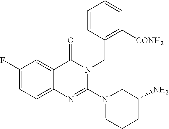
C12=CC=C(F)C=C1C(=O)N(CC1=C([CONH2])C=CC=C1)C(N1CCCC(N)C1)=N2
